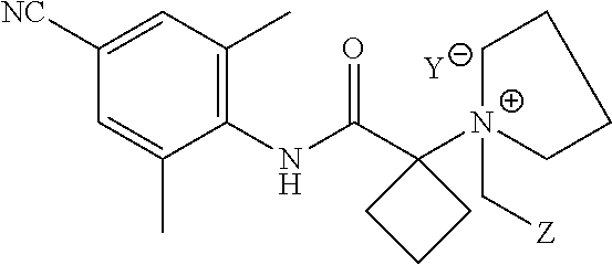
[Y].C1=C(C)C(NC(C2([N+]3(C[Z])CCCC3)CCC2)=O)=C(C)C=C1[NC]
